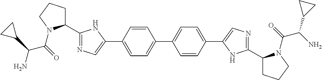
C1(C2=NC=C(C3=CC=C(C4=CC=C(C5=CN=C(C6CCCN6C(C(N)C6CC6)=O)N5)C=C4)C=C3)N2)CCCN1C(=O)C(N)C1CC1
